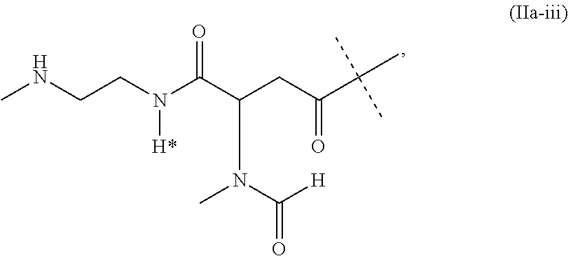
N(CCN(C(C(CC(C(C)(C)C)=O)N(C(=O)[H])C)=O)[H*])C
